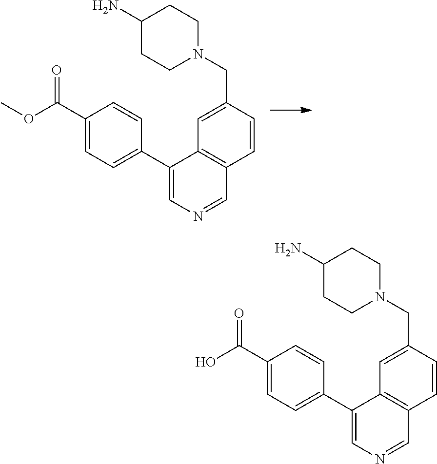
C(C1=CC2=C(C=C1)C=NC=C2C1=CC=C(C(=O)OC)C=C1)N1CCC(N)CC1.C(C1=CC2=C(C=C1)C=NC=C2C1=CC=C(C(=O)O)C=C1)N1CCC(N)CC1
